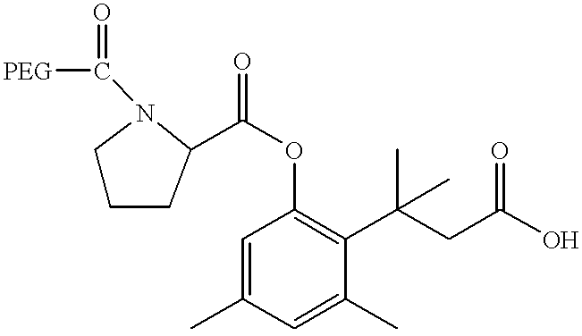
[PEG]C(=O)N1CCCC1C(OC1=C(C(CC(O)=O)(C)C)C(C)=CC(C)=C1)=O
